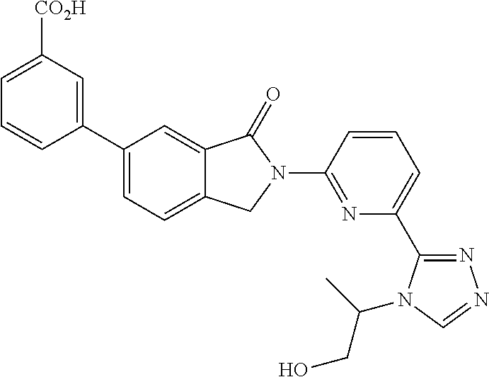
C1(C2=CC=C3C(=C2)C(=O)N(C2=NC(C4=NN=CN4C(CO)C)=CC=C2)C3)=CC([CO2H])=CC=C1
